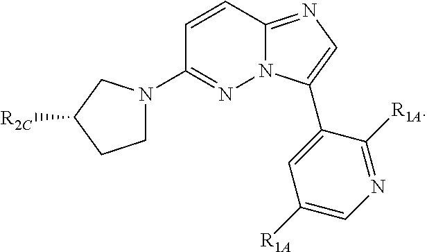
C1=CC2=NC=C(C3=CC([R1A])=CN=C3[R1A])N2N=C1N1CCC([R2C])C1
